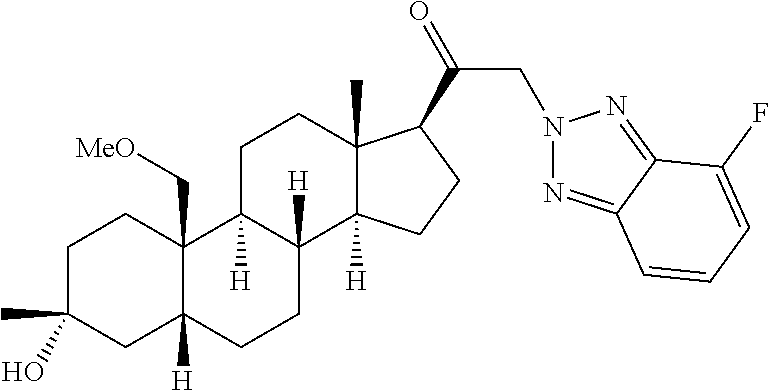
C1C(C)(O)CC2([H])C(C[MeO])(C1)C1([H])C([H])(CC2)C2([H])C(C)(CC1)C(C(=O)CN1N=C3C(=N1)C(F)=CC=C3)CC2
